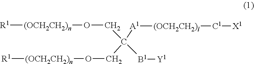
[R1][(OCH2CH2)n]OCC([B1][Y1])(CO[(OCH2CH2)n][R1])[A1][(OCH2CH2)l][C1][X1]
